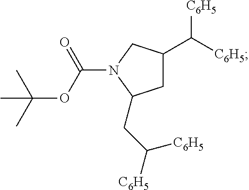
C1C(C([C6H5])[C6H5])CN(C(OC(C)(C)C)=O)C1CC([C6H5])[C6H5]
